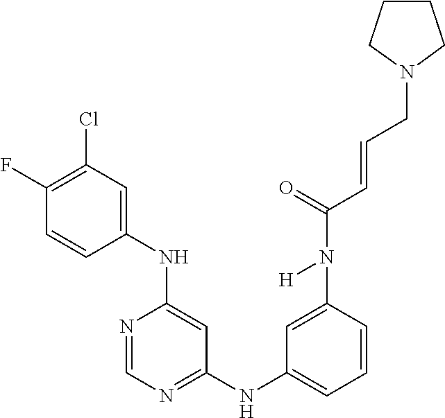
C1(F)=C(Cl)C=C(NC2=CC(NC3=CC=CC(N(C(=O)C=CCN4CCCC4)[H])=C3)=NC=N2)C=C1
